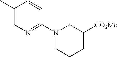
C1(C)=CN=C(N2CC([CO2Me])CCC2)C=C1
